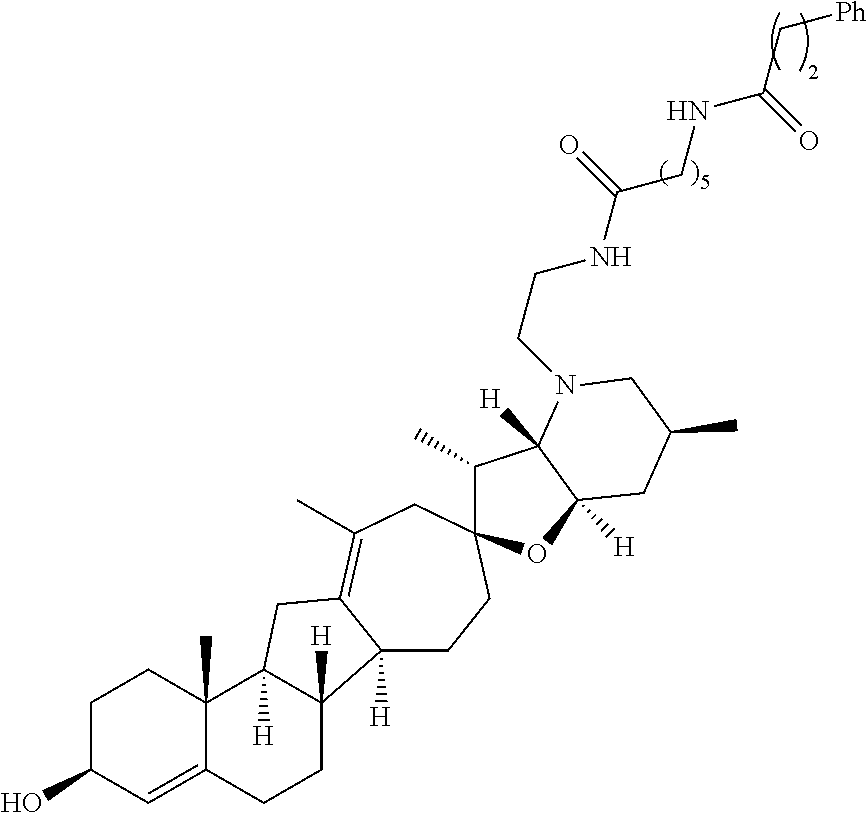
C1C(O)C=C2C(C)(C1)C1([H])C([H])(CC2)C2([H])CCC3(CC(C)=C2C1)C(C)C1([H])C([H])(O3)CC(C)CN1CCNC(CNC(C[Ph])=O)=O
